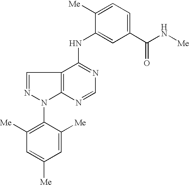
C12=C(C(NC3=CC(C(N[Me])=O)=CC=C3[Me])=NC=N1)C=NN2C1=C([Me])C=C([Me])C=C1[Me]
